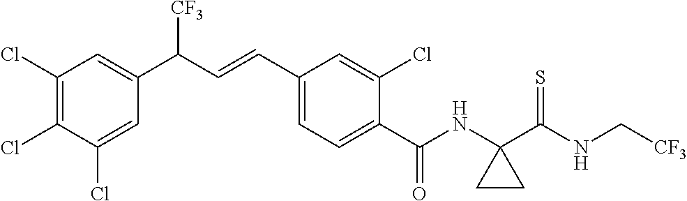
C1(Cl)=C(Cl)C(Cl)=CC(C(C=CC2=CC=C(C(NC3(C(NC[CF3])=S)CC3)=O)C(Cl)=C2)[CF3])=C1
